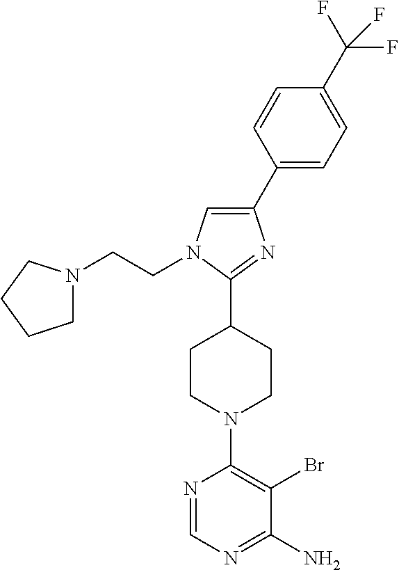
N1=CN=C(N)C(Br)=C1N1CCC(C2=NC(C3=CC=C(C(F)(F)F)C=C3)=CN2CCN2CCCC2)CC1
